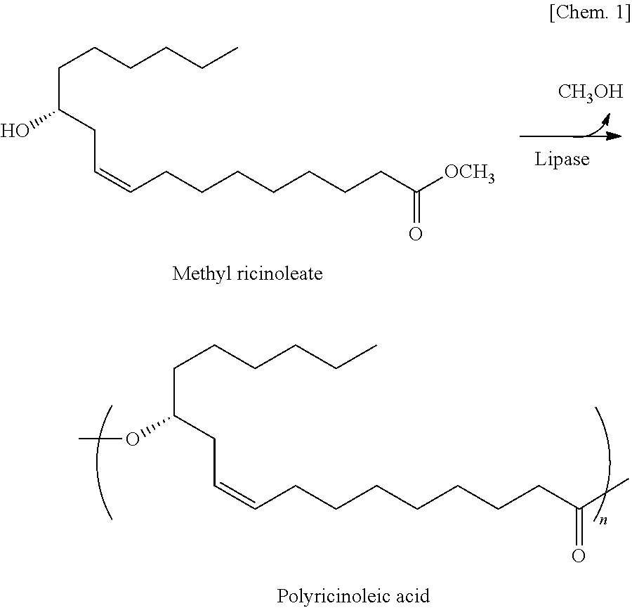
[CH3OH].C(CCCCCCCC([OCH3])=O)=CCC(CCCCCC)O.C(CCCCCCCC(C)=O)=CCC(CCCCCC)OC
